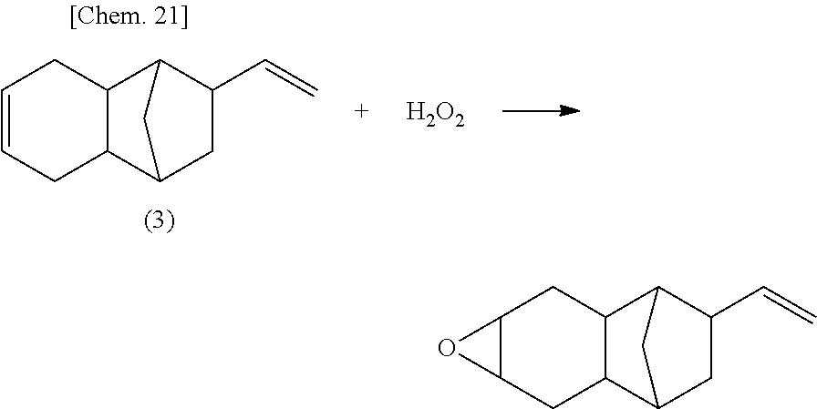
C12C(C3CC(C=C)C1C3)CC1C(C2)O1.C12C(C3CC(C=C)C1C3)CC=CC2.[H2O2]
